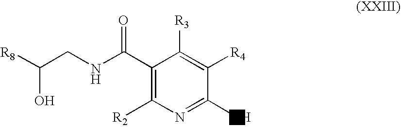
C1(C(NCC([R8])O)=O)=C([R2])N=C(O)C([R4])=C1[R3]
